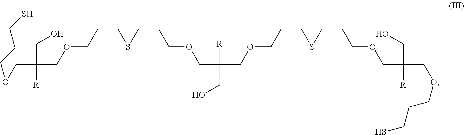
O(CC(COCCCSCCCOCC(COCCCSCCCOCC(COCCCS)(CO)[R])([R])CO)(CO)[R])CCCS
